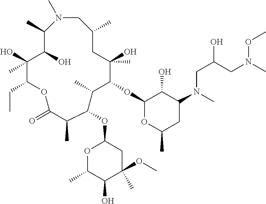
N1(C)CC(C)CC(O)(C)C(OC2OC(C)CC(N(CC(CN(OC)C)O)C)C2O)C(C)C(OC2OC(C)C(O)C(C)(OC)C2)C(C)C(=O)OC(CC)C(O)(C)C(O)C1C
